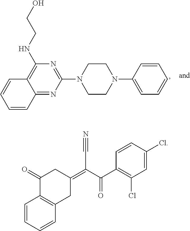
C1(NCCO)=C2C(=NC(N3CCN(C4=CC=CC=C4)CC3)=N1)C=CC=C2.C1=CC=CC2=C1C(=O)CC(=C(C(C1=C(Cl)C=C(Cl)C=C1)=O)C#N)C2
